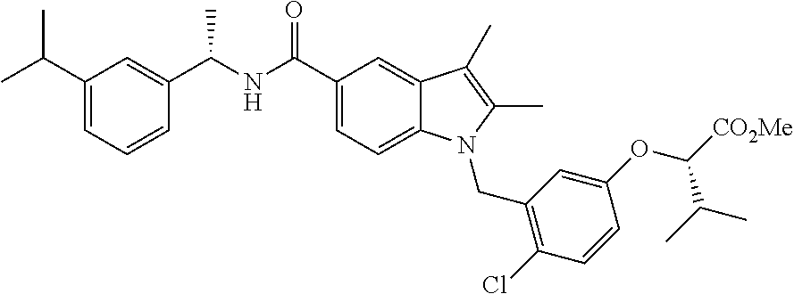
C1(C(C)C)=CC=CC(C(NC(C2=CC=C3C(=C2)C(C)=C(C)N3CC2=C(Cl)C=CC(OC([CO2Me])C(C)C)=C2)=O)C)=C1
